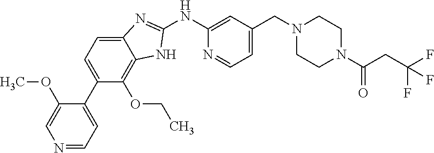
N1=CC=C(C2=CC=C3C(=C2OCC)NC(NC2=CC(CN4CCN(C(=O)CC(F)(F)F)CC4)=CC=N2)=N3)C(OC)=C1
